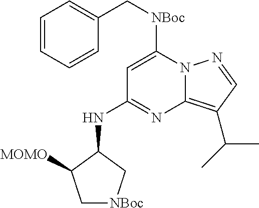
C1(NC2=NC3=C(C(C)C)C=NN3C([NBoc]CC3=CC=CC=C3)=C2)C([MOMO])C[NBoc]C1
